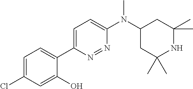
C1=C(Cl)C=C(O)C(C2=CC=C(N(C3CC(C)(C)NC(C)(C)C3)C)N=N2)=C1
